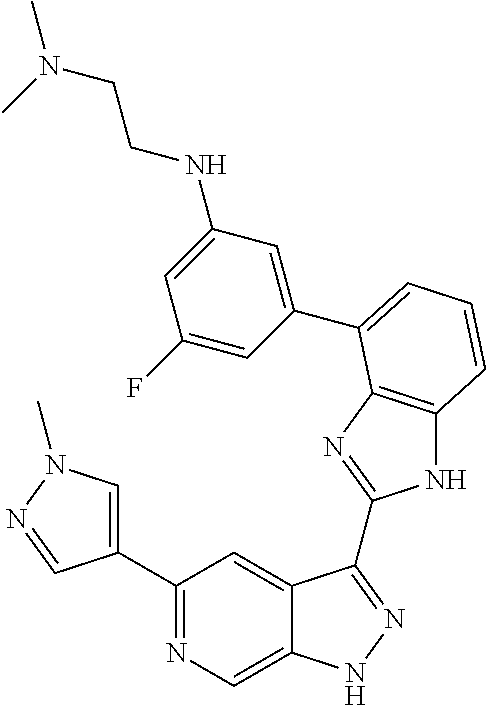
C1(C2=NC=C3C(=C2)C(C2=NC4=C(N2)C=CC=C4C2=CC(NCCN(C)C)=CC(F)=C2)=NN3)=CN(C)N=C1
